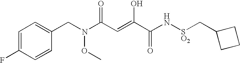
N(CC1=CC=C(F)C=C1)(OC)C(C=C(O)C(N[SO2]CC1CCC1)=O)=O
